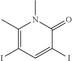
C1(C)=C(I)C=C(I)C(=O)N1C
